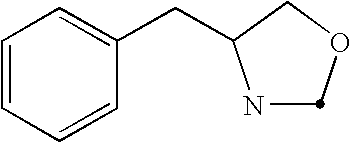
N1C(CC2=CC=CC=C2)COC1
